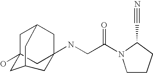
C1C2(O)CC3(NCC(N4CCCC4C#N)=O)CC1CC(C2)C3
